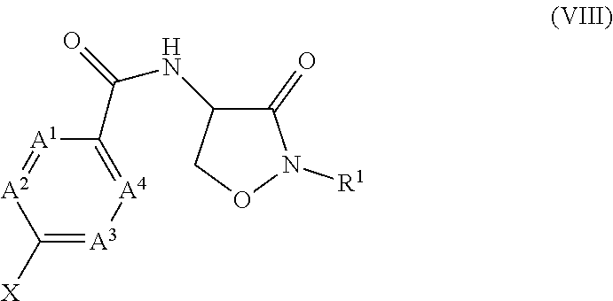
C1(=O)N([R1])OCC1NC(C1=[A4][A3]=C([X])[A2]=[A1]1)=O
